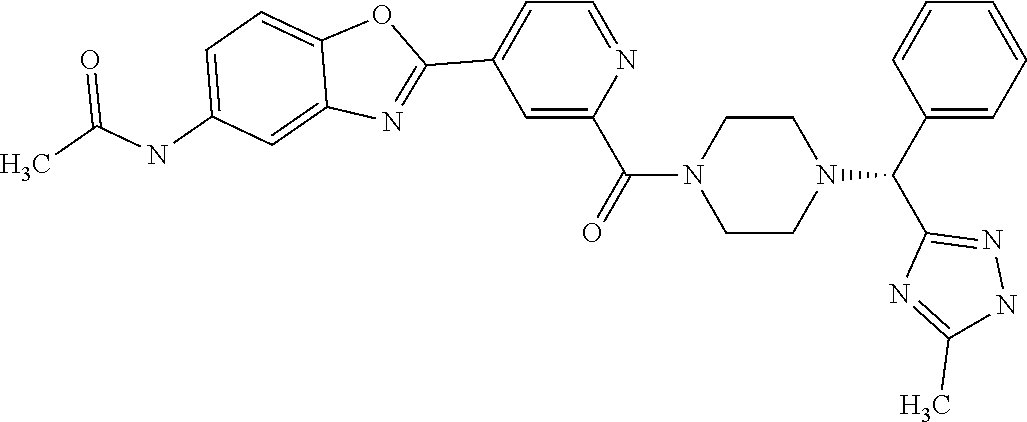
C1=C(C(=O)N2CCN(C(C3=CC=CC=C3)C3=NNC(C)=N3)CC2)N=CC=C1C1=NC2=CC(NC(C)=O)=CC=C2O1
